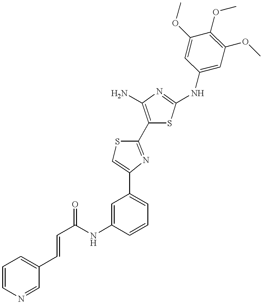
C(NC1=CC(C2=CSC(C3=C(N)N=C(NC4=CC(OC)=C(OC)C(OC)=C4)S3)=N2)=CC=C1)(=O)C=CC1=CC=CN=C1
